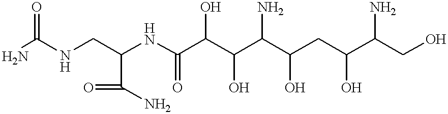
NC(NCC(NC(C(C(C(C(CC(C(CO)N)O)O)N)O)O)=O)C(=O)N)=O
